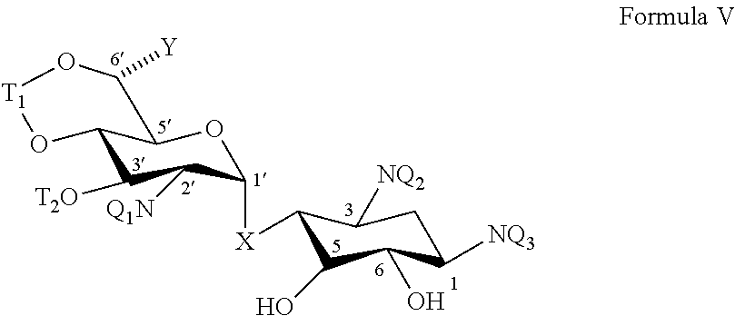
C12C([T2O])C([Q1N])C([X]C3C(O)C(O)C([NQ3])CC3[NQ2])OC1C([Y])O[T1]O2
